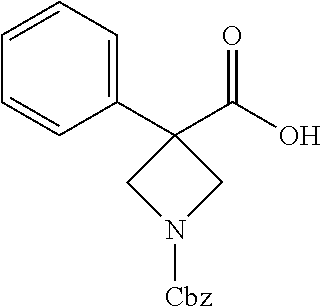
C1(C2=CC=CC=C2)(C(O)=O)CN([Cbz])C1
